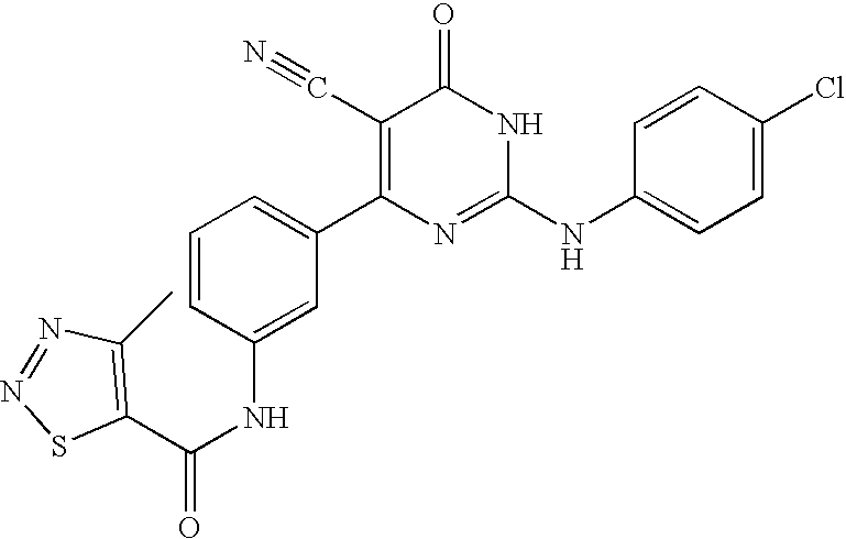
C1(NC(=O)C2=C(C)N=NS2)=CC(C2=C(C#N)C(=O)NC(NC3=CC=C(Cl)C=C3)=N2)=CC=C1
